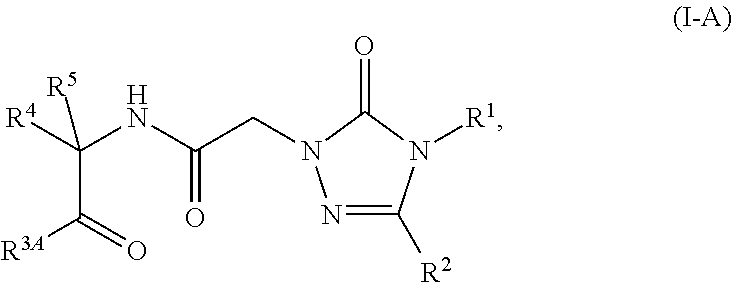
N1=C([R2])N([R1])C(=O)N1CC(NC([R4])(C(=O)[R3A])[R5])=O
